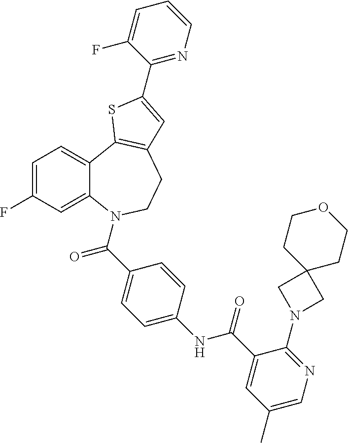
C1=C(F)C=C2C(=C1)C1=C(CCN2C(=O)C2=CC=C(NC(=O)C3=CC(C)=CN=C3N3CC4(C3)CCOCC4)C=C2)C=C(C2=NC=CC=C2F)S1
